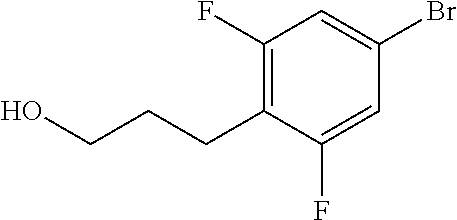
C1(F)=C(CCCO)C(F)=CC(Br)=C1
